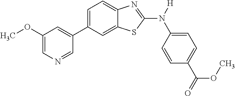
C1(OC)=CN=CC(C2=CC=C3C(=C2)SC(N([H])C2=CC=C(C(OC)=O)C=C2)=N3)=C1
